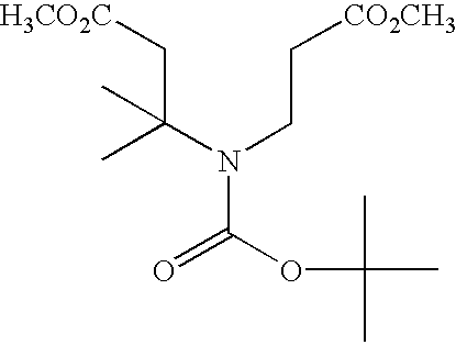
C(C(N(CC[CO2CH3])C(OC(C)(C)C)=O)(C)C)[H3CO2C]
